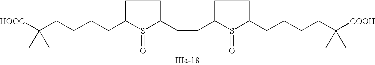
C1C(CCCCC([HOOC])(C)C)S(=O)C(CCC2S(=O)C(CCCCC([COOH])(C)C)CC2)C1
